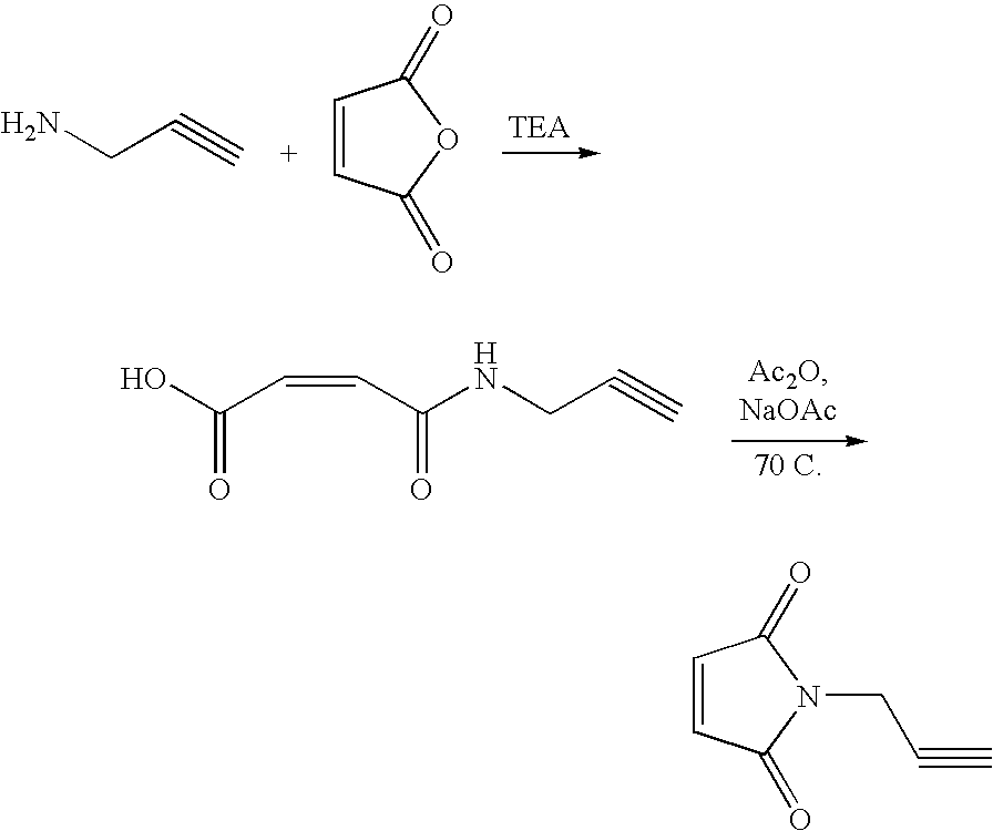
C(#C)CN.C1=CC(=O)OC1=O.OC(C=CC(NCC#C)=O)=O.C1=CC(=O)N(CC#C)C1=O
